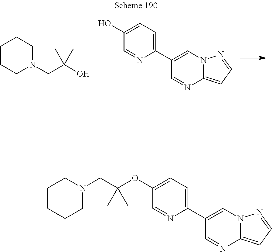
C1CCN(CC(O)(C)C)CC1.C12=CC=NN1C=C(C1=CC=C(O)C=N1)C=N2.C12=CC=NN1C=C(C1=CC=C(OC(CN3CCCCC3)(C)C)C=N1)C=N2
